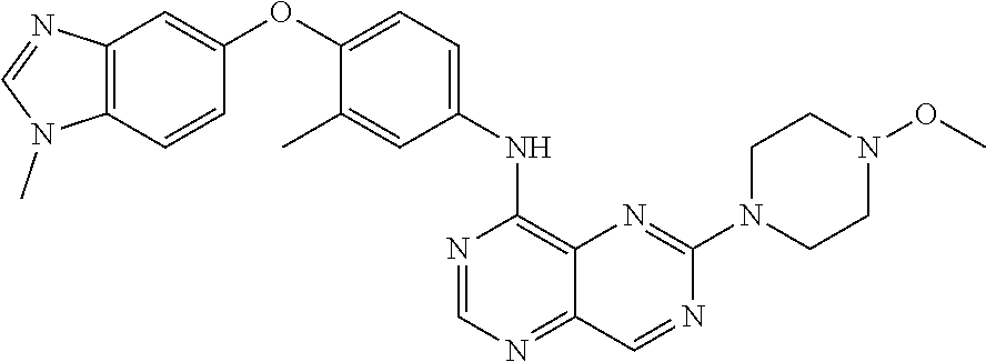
C12=C(C=CC(OC3=CC=C(NC4=C5C(=NC=N4)C=NC(N4CCN(OC)CC4)=N5)C=C3C)=C1)N(C)C=N2
